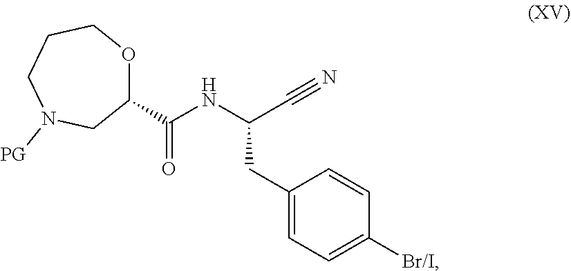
C1(C(=O)NC(C#N)CC2=CC=C([Br/I])C=C2)OCCCN([PG])C1
